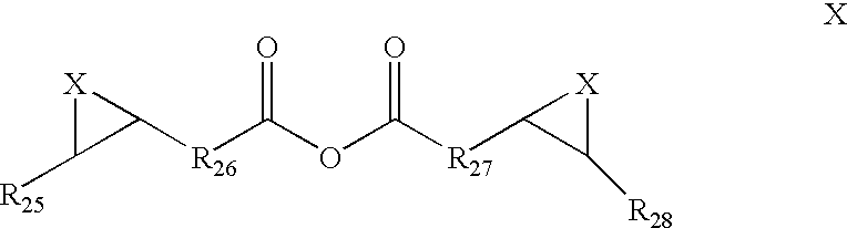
[R26](C(OC([R27]C1C([R28])[X]1)=O)=O)C1[X]C1[R25]
